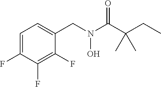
C1=C(F)C(F)=C(F)C(CN(C(C(CC)(C)C)=O)O)=C1
